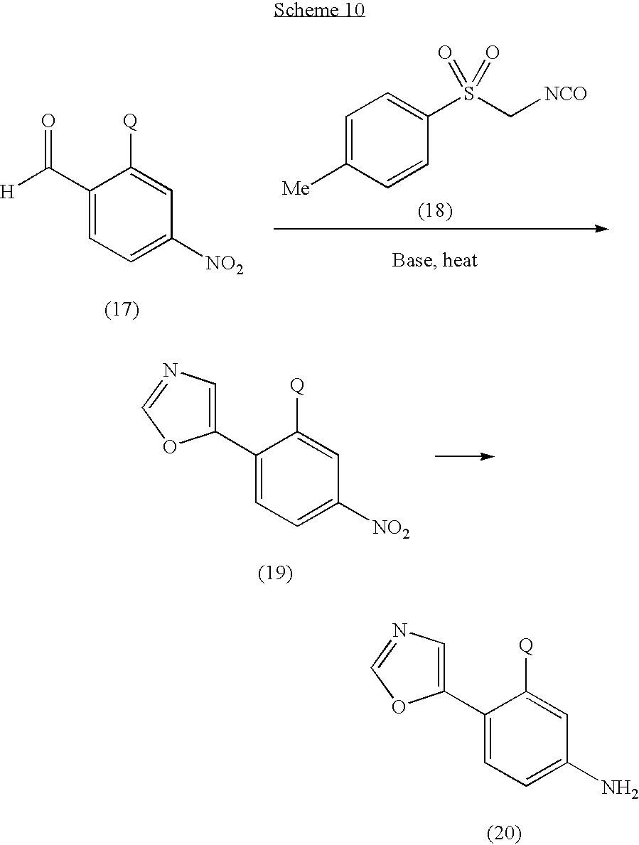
C1(C([H])=O)=CC=C([NO2])C=C1[Q].C1=C([Me])C=CC(S(C[NCO])(=O)=O)=C1.C1(C2=CN=CO2)=CC=C([NO2])C=C1[Q].C1(C2=CN=CO2)=CC=C(N)C=C1[Q]
